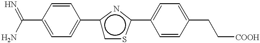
C1(C(N)=N)=CC=C(c2csc(C3=CC=C(CC[COOH])C=C3)N2)C=C1
